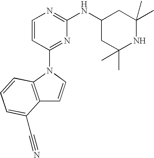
C1=CC(N2C3=C(C=C2)C(C#N)=CC=C3)=NC(NC2CC(C)(C)NC(C)(C)C2)=N1
